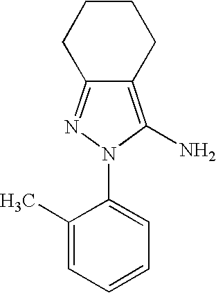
C12=C(N)N(C3=CC=CC=C3C)N=C1CCCC2
